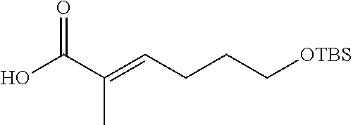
OC(C(=CCCC[OTBS])C)=O
